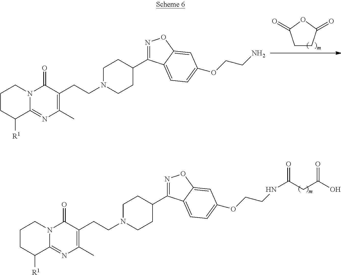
C1CC([R1])C2=NC(C)=C(CCN3CCC(C4=NOC5=CC(OCCN)=CC=C45)CC3)C(=O)N2C1.C1CC(=O)OC1=O.C1CC([R1])C2=NC(C)=C(CCN3CCC(C4=NOC5=CC(OCCNC(=O)CC(O)=O)=CC=C45)CC3)C(=O)N2C1
